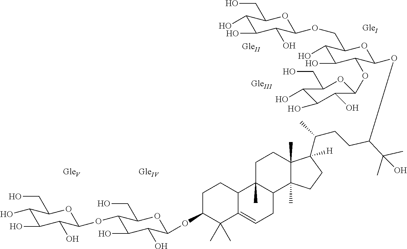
C1(O)C(O)C(O)C(OCC2C(O)C(O)C(OC3C(O)C(O)C(O)C(CO)O3)C(OC(CCC(C)C3([H])C4(C)C(C)(CC3)C3C(C)(CC4)C4C(=CC3)C(C)(C)C(OC3C(O)C(O)C(OC5C(O)C(O)C(O)C(CO)O5)C(CO)O3)CC4)C(C)(C)O)O2)OC1CO
